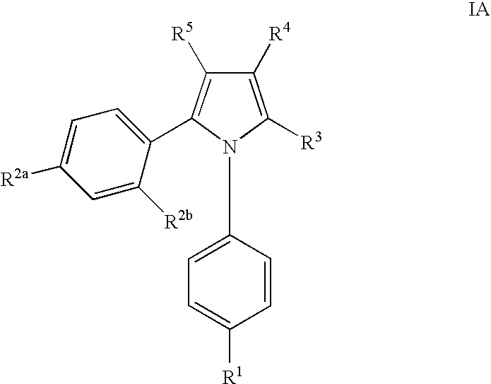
C1([R4])=C([R3])N(C2=CC=C([R1])C=C2)C(C2=CC=C([R2a])C=C2[R2b])=C1[R5]
